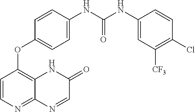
C1=CC(NC(NC2=CC([CF3])=C(Cl)C=C2)=O)=CC=C1OC1=C2C(=NC=C1)N=CC(=O)N2
